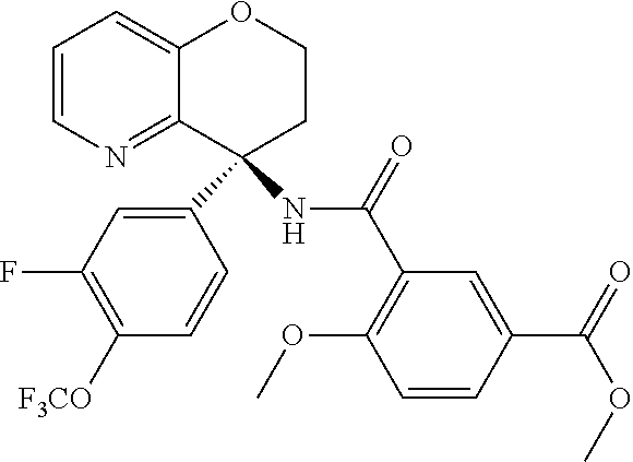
C12=CC=CN=C1C(C1=CC(F)=C([F3CO])C=C1)(NC(C1=C(OC)C=CC(C(=O)OC)=C1)=O)CCO2
